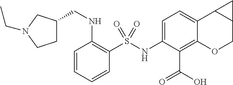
C1(NS(C2=C(NCC3CCN(CC)C3)C=CC=C2)(=O)=O)=CC=C2C(=C1C(O)=O)OCC1C2C1
